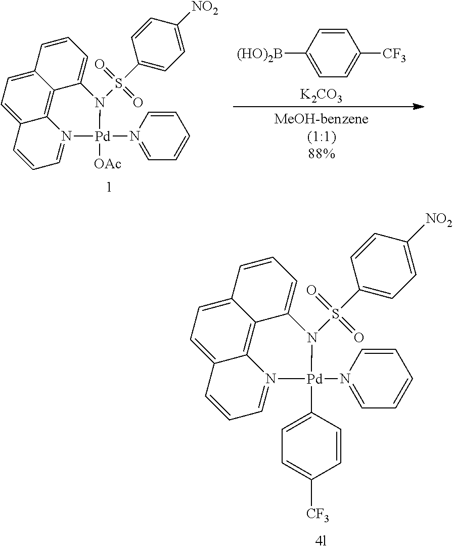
C1=C2C3=C4C(=CC=C3C=C1)C=CC=N4[Pd](N1=CC=CC=C1)(C1=CC=C([CF3])C=C1)N2S(C1=CC=C([NO2])C=C1)(=O)=O.C1=C2C3=C4C(=CC=C3C=C1)C=CC=N4[Pd](N1=CC=CC=C1)([OAc])N2S(C1=CC=C([NO2])C=C1)(=O)=O.C1([CF3])=CC=C([(HO)2B])C=C1.[K2CO3]
